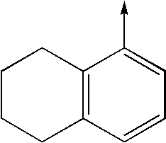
C1CCC2=C(C1)C(->C)=CC=C2
